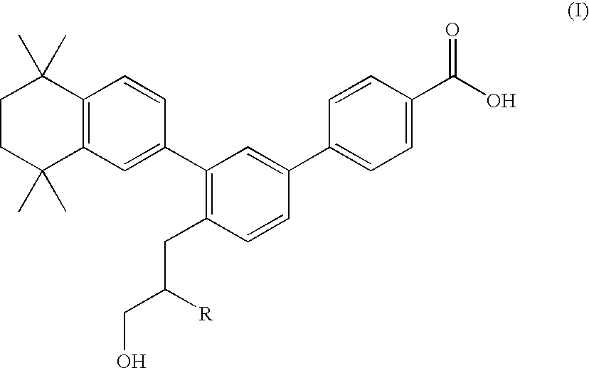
C1(C2=CC3=C(C=C2)C(C)(C)CCC3(C)C)=C(CC(CO)[R])C=CC(C2=CC=C(C(O)=O)C=C2)=C1
